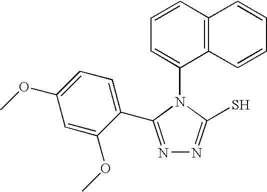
C1=CC2=C(C(N3C(S)=NN=C3C3=CC=C(OC)C=C3OC)=C1)C=CC=C2
